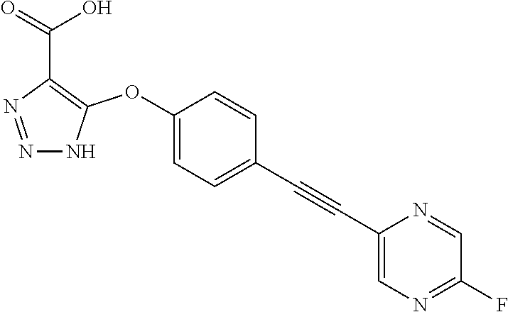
C1(OC2=C(C(=O)O)N=NN2)=CC=C(C#CC2=CN=C(F)C=N2)C=C1
